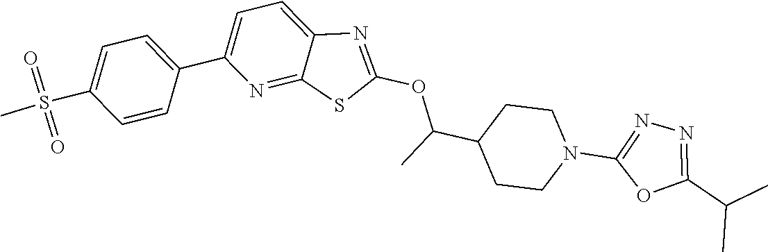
C1=C(C2=CC=C(S(C)(=O)=O)C=C2)N=C2C(=C1)N=C(OC(C1CCN(C3=NN=C(C(C)C)O3)CC1)C)S2
